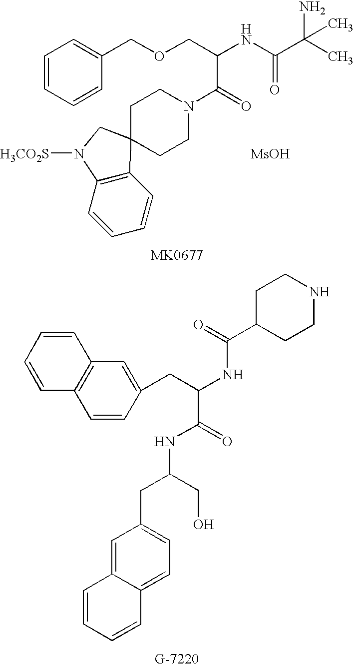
C1=CC=CC(COCC(NC(C(C)(N)C)=O)C(N2CCC3(CC2)C2=C(C=CC=C2)N([H3CO2S])C3)=O)=C1.[MsOH].[MK0677].C1C(C(=O)NC(C(=O)NC(CC2=CC=C3C(=C2)C=CC=C3)CO)CC2=CC3=C(C=C2)C=CC=C3)CCNC1
